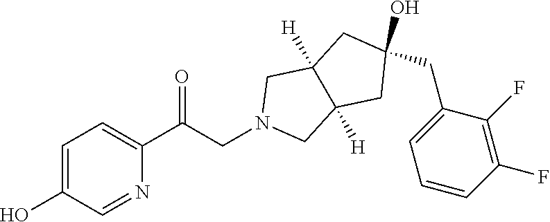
N1(CC(=O)C2=CC=C(O)C=N2)CC2([H])C([H])(C1)CC(CC1=CC=CC(F)=C1F)(O)C2
